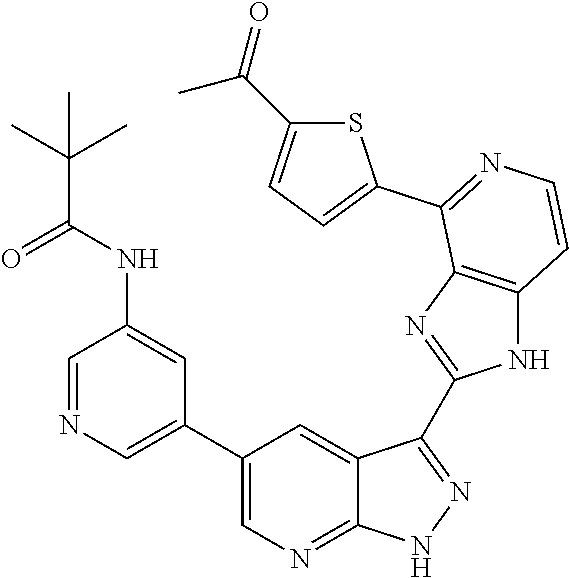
C1=NC=C(C2=CN=C3C(=C2)C(C2=NC4=C(N2)C=CN=C4C2=CC=C(C(=O)C)S2)=NN3)C=C1NC(C(C)(C)C)=O
